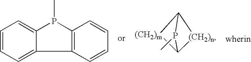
C12=C(P(C)C3=CC=CC=C13)C=CC=C2.C12[(CH2)n]C([(CH2)m]1)P2C
